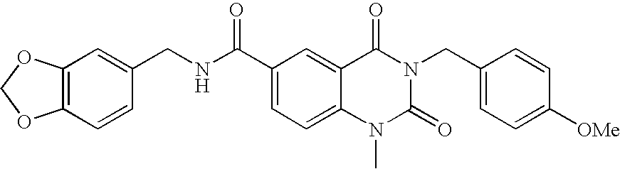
C12=C(C=CC(CNC(C3=CC=C4C(=C3)C(=O)N(CC3=CC=C([OMe])C=C3)C(=O)N4C)=O)=C1)OCO2
